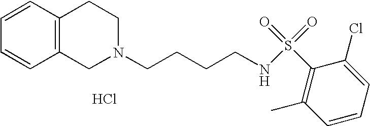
C1=CC=CC2=C1CCN(CCCCNS(=O)(=O)C1=C(C)C=CC=C1Cl)C2.Cl
